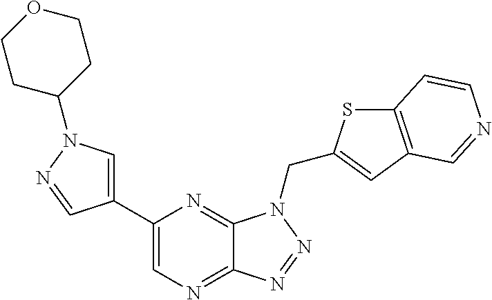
C1=C(C2=CN=C3C(=N2)N(CC2=CC4=C(S2)C=CN=C4)N=N3)C=NN1C1CCOCC1
